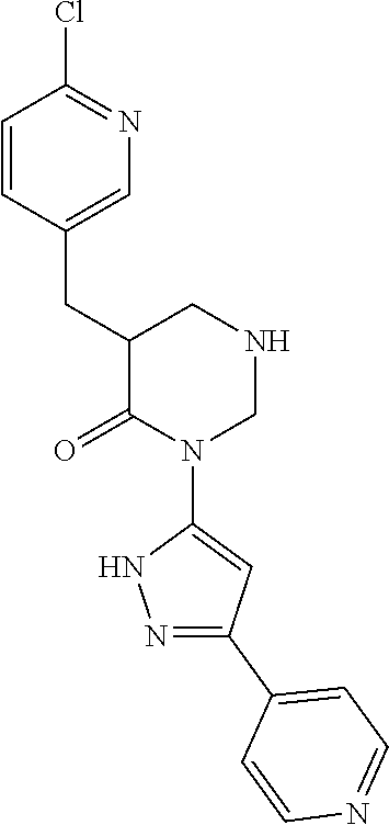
C1=CC(CC2C(=O)N(C3=CC(C4=CC=NC=C4)=NN3)CNC2)=CN=C1Cl
